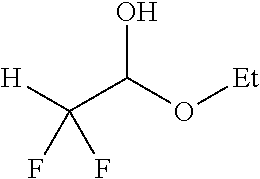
[H]C(C(O[Et])O)(F)F
